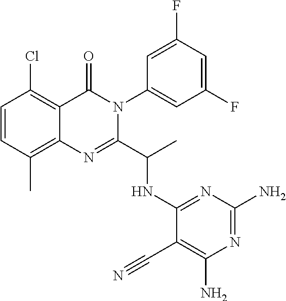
C1=CC(C)=C2C(=C1Cl)C(=O)N(C1=CC(F)=CC(F)=C1)C(C(C)NC1=NC(N)=NC(N)=C1C#N)=N2
